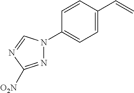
C1=CC(C=C)=CC=C1N1N=C([O2N])N=C1
